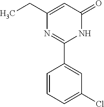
C1=CC=C(Cl)C=C1C1=NC(CC)=CC(=O)N1
